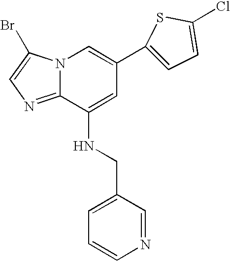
N12C(=NC=C1Br)C(NCC1=CC=CN=C1)=CC(C1=CC=C(Cl)S1)=C2
